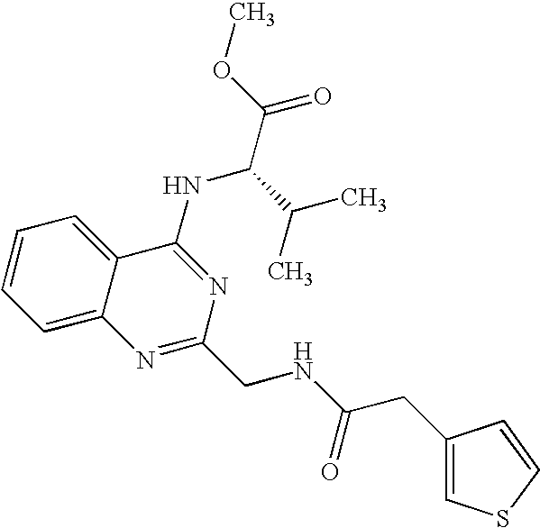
C1=CC=C2C(=C1)C(NC(C(C)C)C(=O)OC)=NC(CNC(CC1=CSC=C1)=O)=N2
